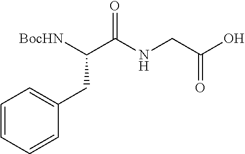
OC(CNC(C([BocHN])CC1=CC=CC=C1)=O)=O
